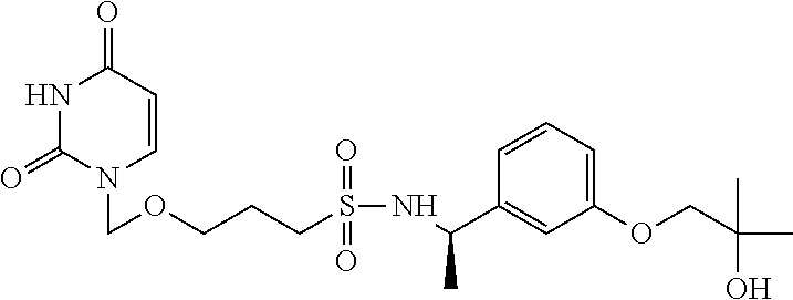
N1C(=O)N(COCCCS(NC(C2=CC(OCC(O)(C)C)=CC=C2)C)(=O)=O)C=CC1=O
